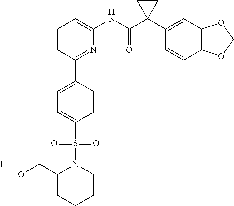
C1=CC=C(NC(C2(C3=CC4=C(C=C3)OCO4)CC2)=O)N=C1C1=CC=C(S(N2CCCCC2CO)(=O)=O)C=C1.[H]
